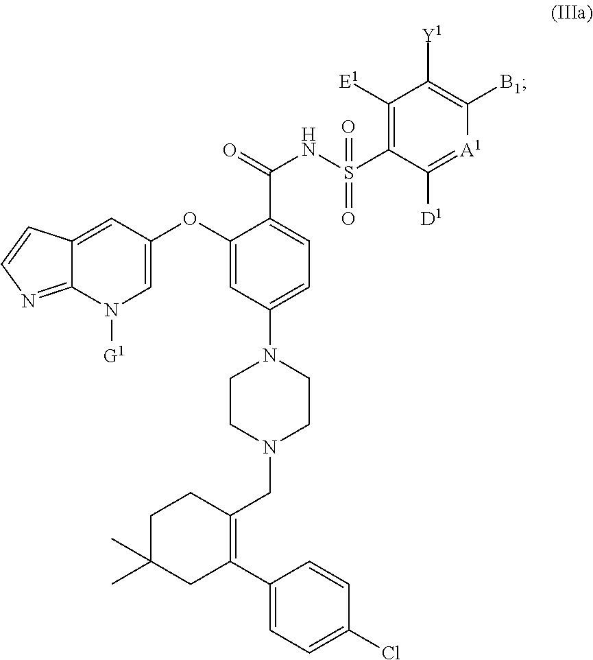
C12=CC(OC3=CC(N4CCN(CC5=C(C6=CC=C(Cl)C=C6)CC(C)(C)CC5)CC4)=CC=C3C(=O)NS(C3=C([E1])C([Y1])=C([B1])[A1]=C3[D1])(=O)=O)=CN([G1])C1=NC=C2
